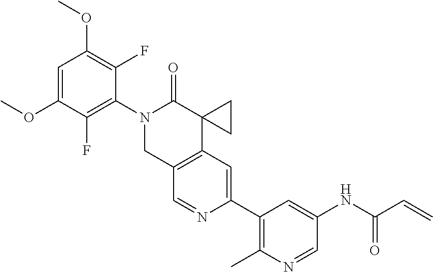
C1=C(OC)C(F)=C(N2CC3=C(C4(C2=O)CC4)C=C(C2=C(C)N=CC(NC(C=C)=O)=C2)N=C3)C(F)=C1OC
